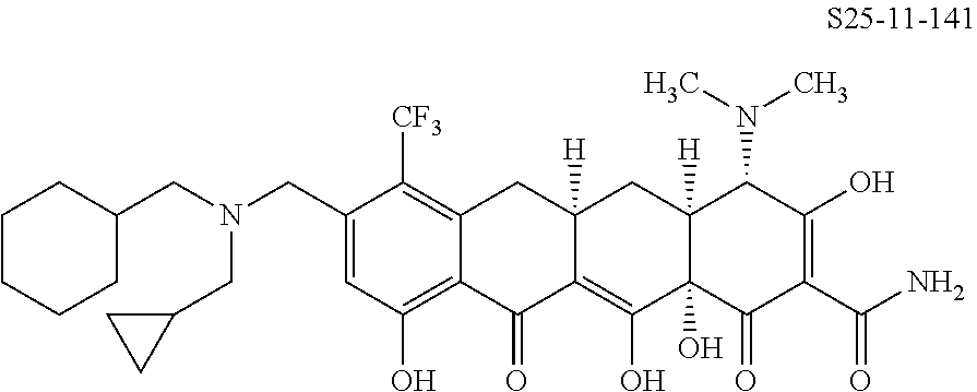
C1=C(CN(CC2CCCCC2)CC2CC2)C([CF3])=C2C(=C1O)C(=O)C1=C(O)C3(O)C([H])(CC1([H])C2)C(N(C)C)C(O)=C(C(N)=O)C3=O
